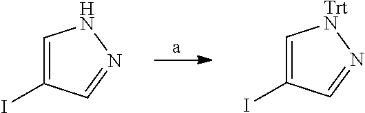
C1=C(I)C=NN1.C1=C(I)C=N[TrtN]1
